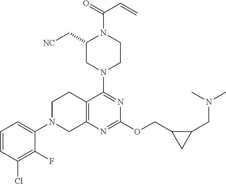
C1=CC(Cl)=C(F)C(N2CC3=C(CC2)C(N2CCN(C(=O)C=C)C(C[NC])C2)=NC(OCC2CC2CN(C)C)=N3)=C1
